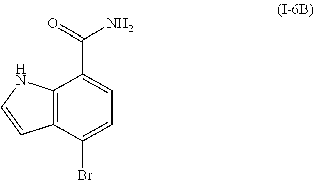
C1=C(Br)C2=C(C(C(N)=O)=C1)NC=C2
